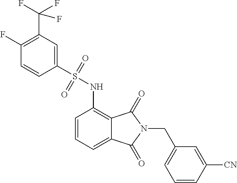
C1=CC(S(=O)(=O)NC2=C3C(=CC=C2)C(=O)N(CC2=CC=CC([CN])=C2)C3=O)=CC(C(F)(F)F)=C1F
